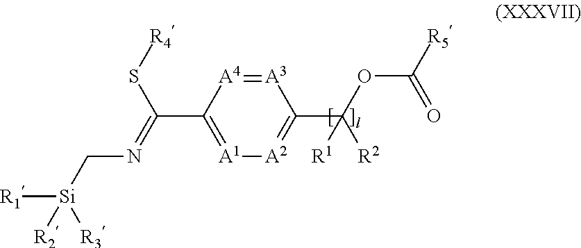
[A3]1=[A4]C(C(S[R4])=NC[Si]([R1])([R3])[R2])=[A1][A2]=C1C(OC([R5])=O)([R1])[R2]
